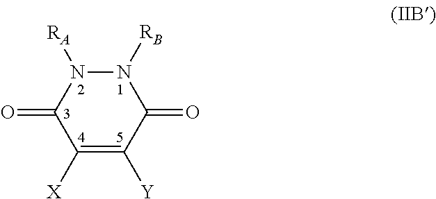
C1([X])=C([Y])C(=O)N([RB])N([RA])C1=O
